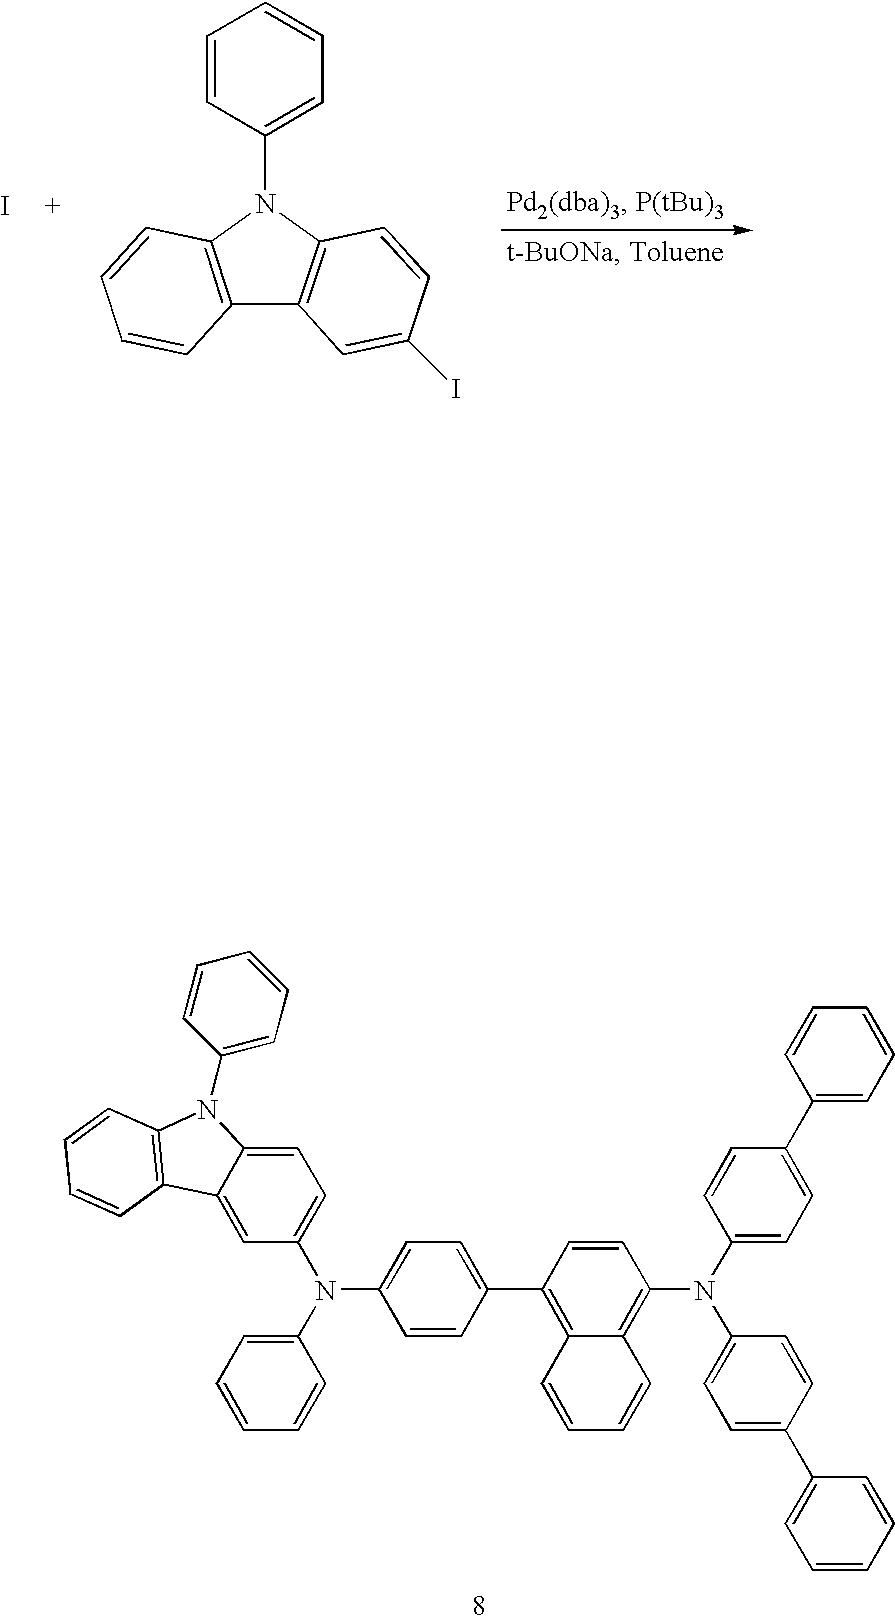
I.C12=C(N(C3=CC=CC=C3)C3=C1C=C(I)C=C3)C=CC=C2.C1(N(C2=CC=C(C3=CC=CC=C3)C=C2)C2=C3C(=C(C4=CC=C(N(C5=CC=CC=C5)C5=CC=C6C(=C5)C5=C(N6C6=CC=CC=C6)C=CC=C5)C=C4)C=C2)C=CC=C3)=CC=C(C2=CC=CC=C2)C=C1
